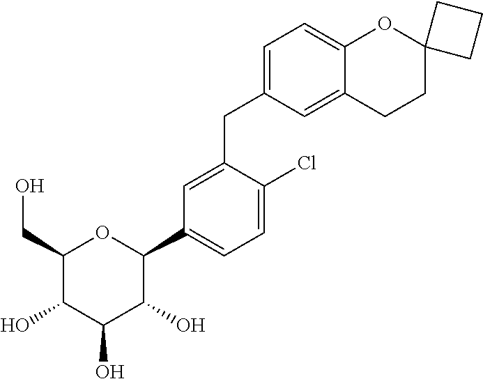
C1=C(CC2=CC=C3C(=C2)CCC2(O3)CCC2)C(Cl)=CC=C1C1C(O)C(O)C(O)C(CO)O1
